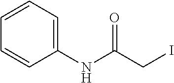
C1=CC=C(NC(CI)=O)C=C1
